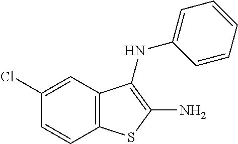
C12=C(C=C(Cl)C=C1)C(NC1=CC=CC=C1)=C(N)S2
